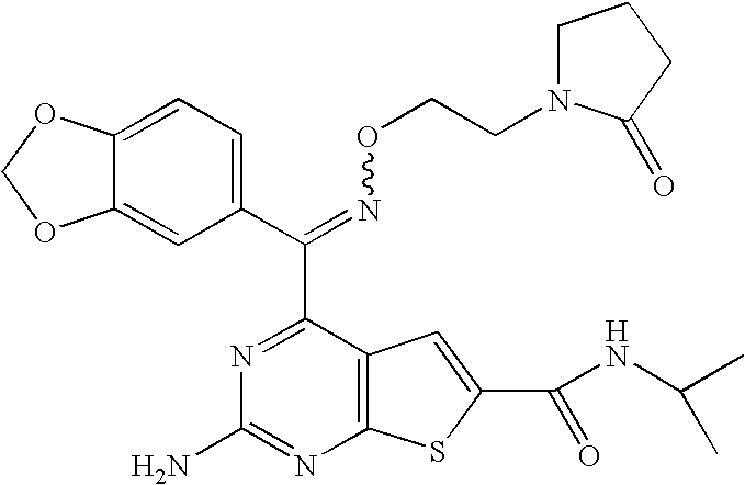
C(=NOCCN1CCCC1=O)(C1=NC(N)=NC2=C1C=C(C(NC(C)C)=O)S2)C1=CC=C2C(=C1)OCO2
